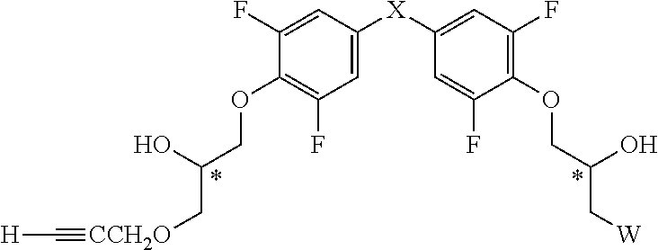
C1(OCC(O)C[CCH2O]#C[H])=C(F)C=C([X]C2=CC(F)=C(OCC(O)C[W])C(F)=C2)C=C1F
